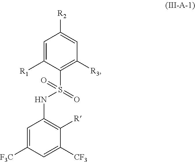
C1=C([R1])C(S(=O)(NC2=C([R])C([CF3])=CC([F3C])=C2)=O)=C([R3])C=C1[R2]
